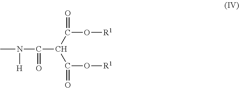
C(C(C(O[R1])=O)C(O[R1])=O)(N([H])C)=O
